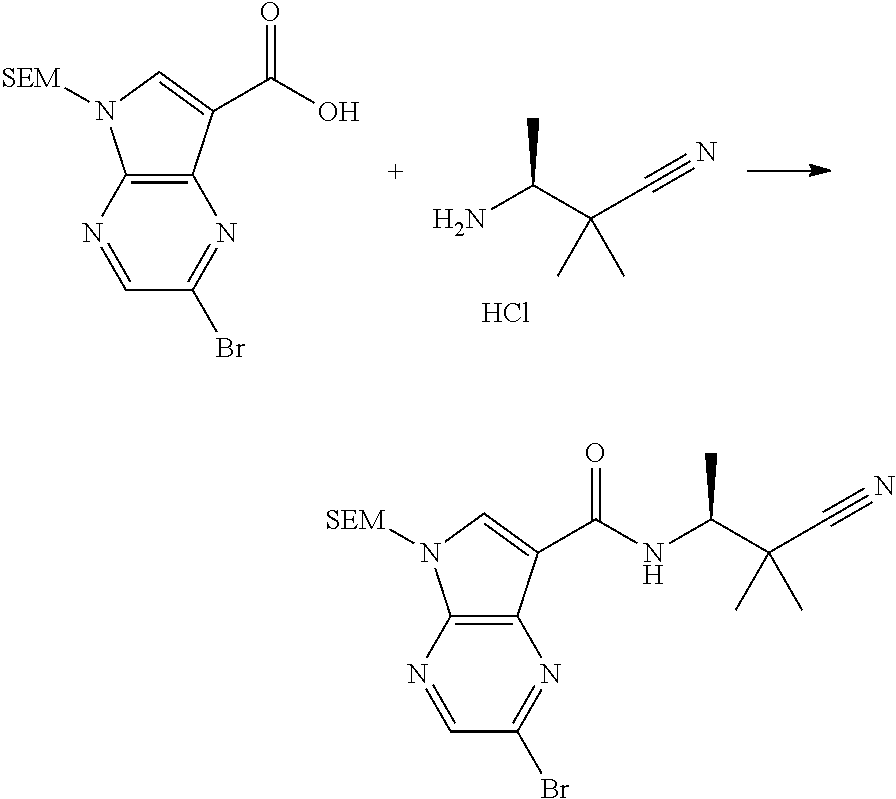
NC(C(C#N)(C)C)C.Cl.C1=NC2=C(N=C1Br)C(C(O)=O)=CN2[SEM].C1=NC2=C(N=C1Br)C(C(NC(C(C)(C#N)C)C)=O)=CN2[SEM]
